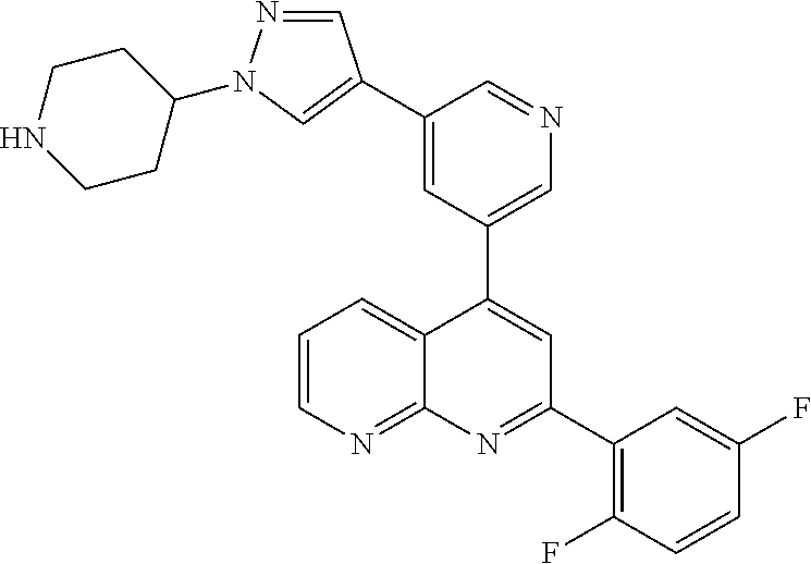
C1=NN(C2CCNCC2)C=C1C1=CC(C2=CC(C3=C(F)C=CC(F)=C3)=NC3=NC=CC=C23)=CN=C1
